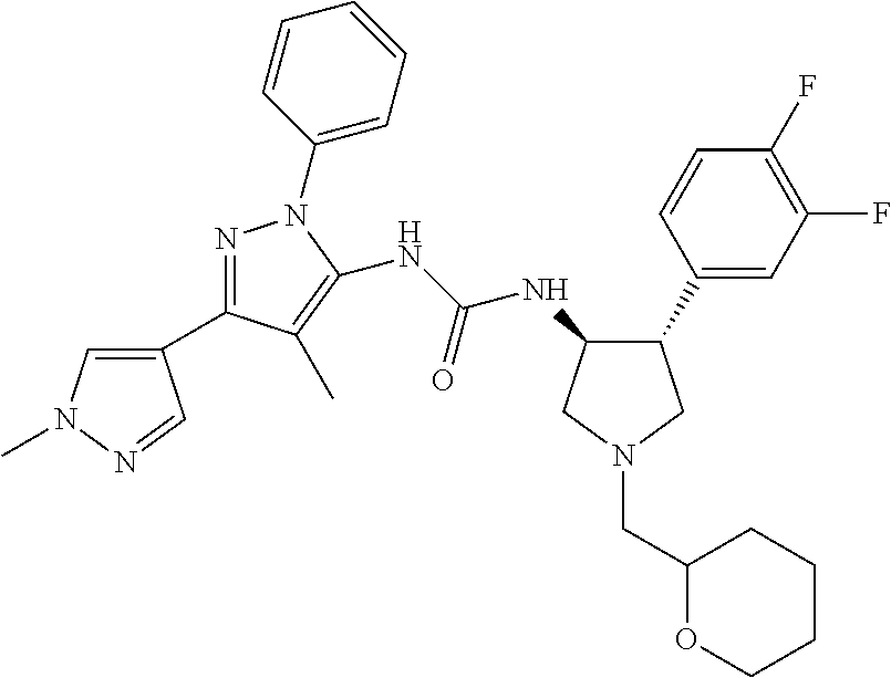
C1(C2=NN(C3=CC=CC=C3)C(NC(=O)NC3C(C4=CC(F)=C(F)C=C4)CN(CC4OCCCC4)C3)=C2C)=CN(C)N=C1
